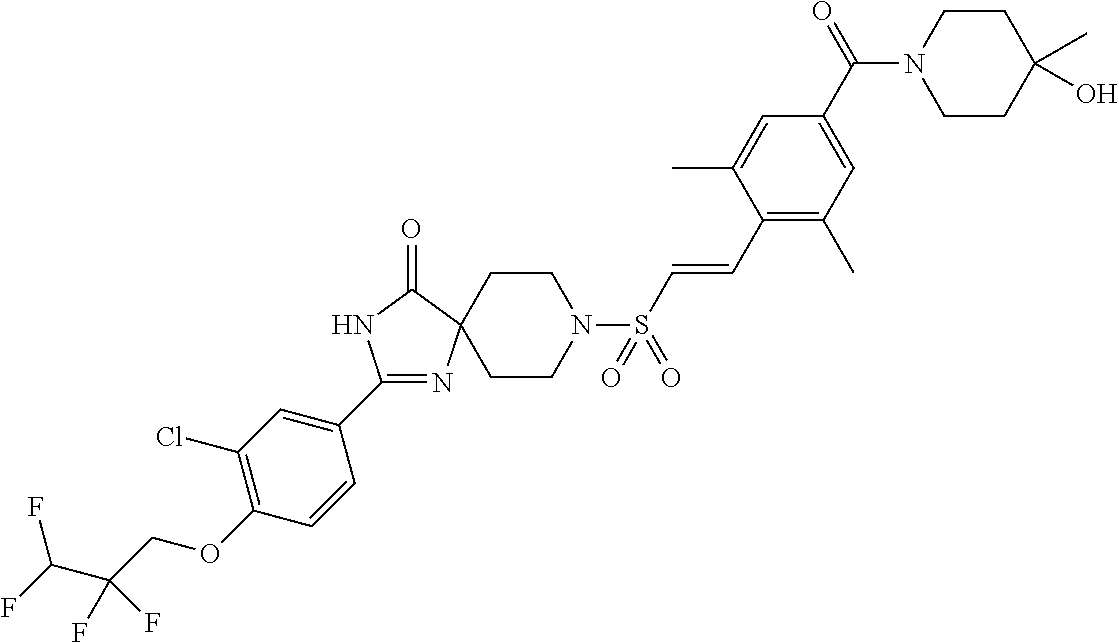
C1(C2=CC(Cl)=C(OCC(F)(F)C(F)F)C=C2)=NC2(C(=O)N1)CCN(S(C=CC1=C(C)C=C(C(N3CCC(O)(C)CC3)=O)C=C1C)(=O)=O)CC2
